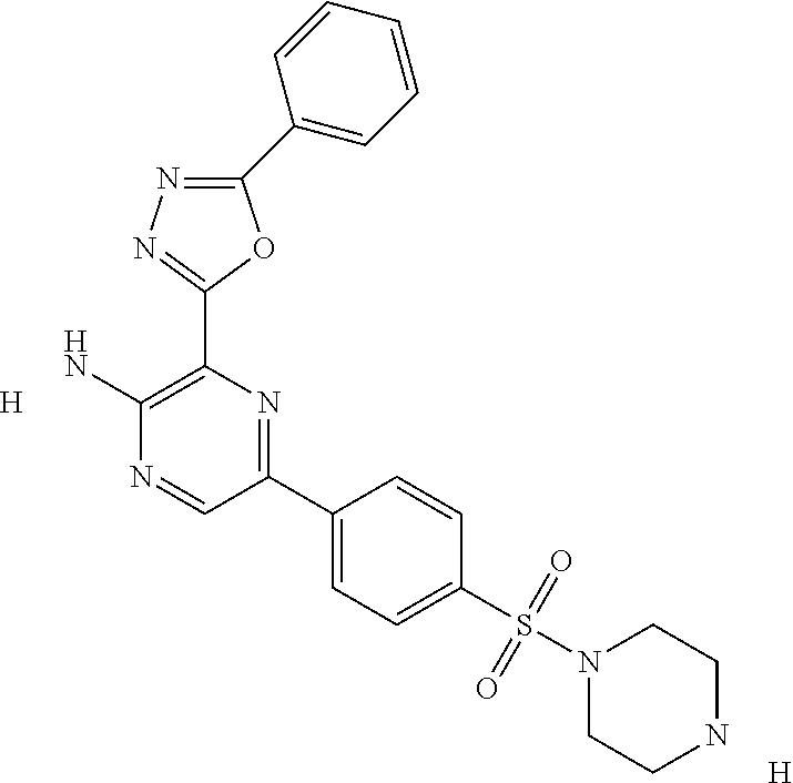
C1(C2=CC=CC=C2)=NN=C(C2=C(N)N=CC(C3=CC=C(S(=O)(=O)N4CCNCC4)C=C3)=N2)O1.[H].[H]
